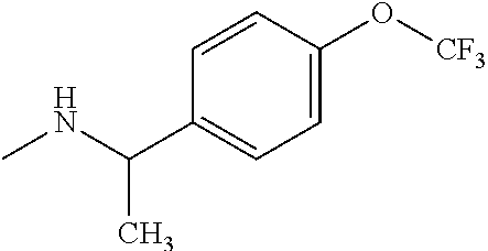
N(C)C(C)C1=CC=C(O[CF3])C=C1
